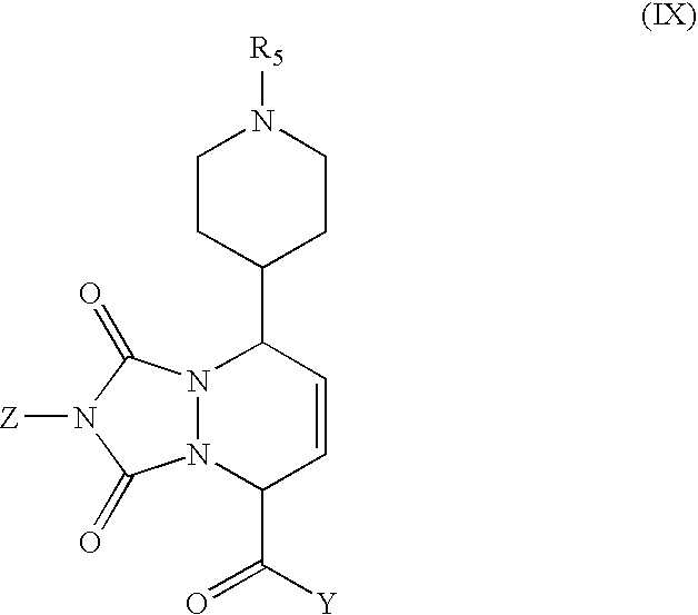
C1CC(C2N3N(C(C([Y])=O)C=C2)C(=O)N([Z])C3=O)CCN1[R5]
